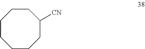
C1CCCCC([CN])CC1
